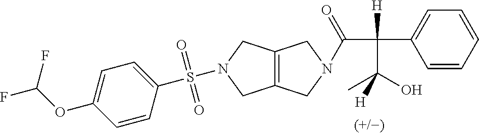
C12=C(CN(S(C3=CC=C(OC(F)F)C=C3)(=O)=O)C1)CN(C(=O)C(C1=CC=CC=C1)(C(O)(C)[H])[H])C2
